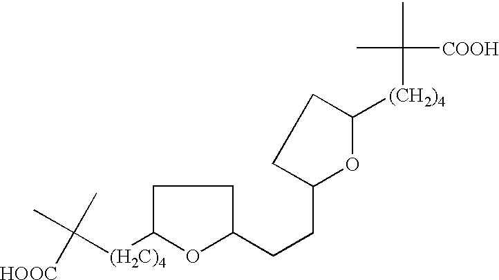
CC([(H2C)4]C1OC(CCC2OC([(CH2)4]C(C)([COOH])C)CC2)CC1)(C)[HOOC]
